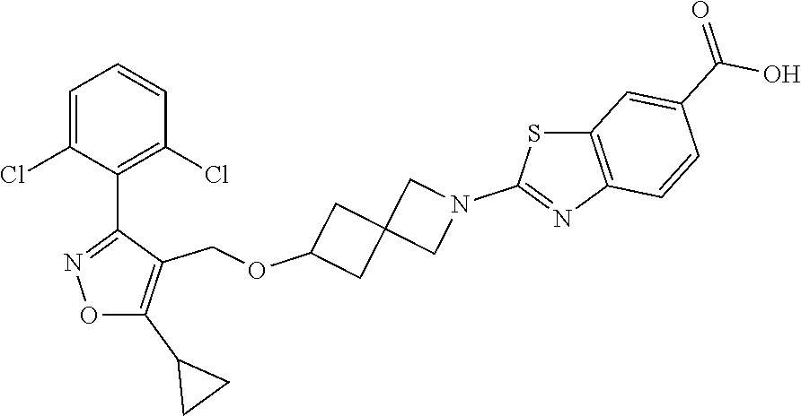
C1=C(Cl)C(C2=NOC(C3CC3)=C2COC2CC3(C2)CN(C2=NC4=C(S2)C=C(C(=O)O)C=C4)C3)=C(Cl)C=C1
